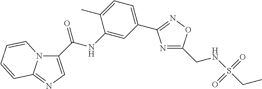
C1(C(=O)NC2=CC(C3=NOC(CNS(CC)(=O)=O)=N3)=CC=C2C)=CN=C2N1C=CC=C2
